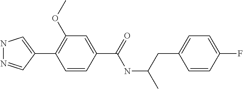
N1N=CC(C2=C(OC)C=C(C(NC(C)CC3=CC=C(F)C=C3)=O)C=C2)=C1
